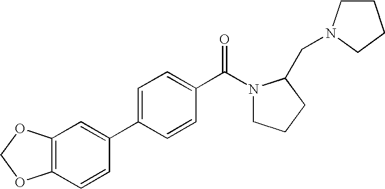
C12=C(C=C(C3=CC=C(C(=O)N4CCCC4CN4CCCC4)C=C3)C=C1)OCO2
